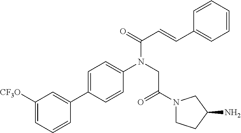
C1([CF3O])=CC=CC(C2=CC=C(N(CC(N3CCC(N)C3)=O)C(=O)C=CC3=CC=CC=C3)C=C2)=C1
